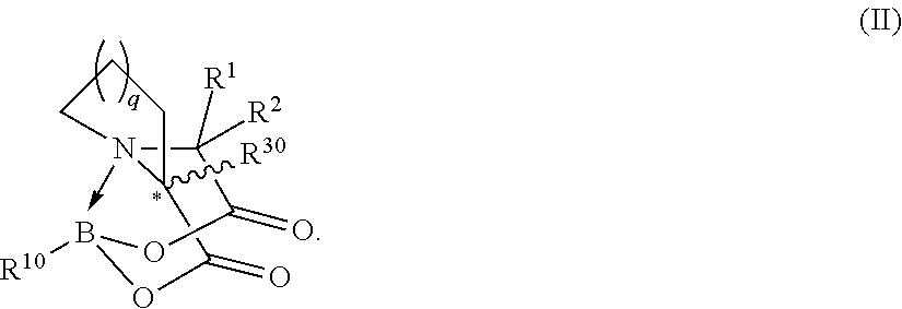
C1CCN2(->C)C([R1])([R2])C(=O)OB([R10])OC(=O)C12[R30]
